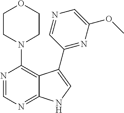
N1(C2=C3C(=NC=N2)NC=C3C2=NC(OC)=CN=C2)CCOCC1
